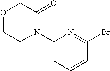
O1CCN(C2=CC=CC(Br)=N2)C(=O)C1
